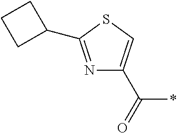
N1=C(C2CCC2)SC=C1C(=O)*
